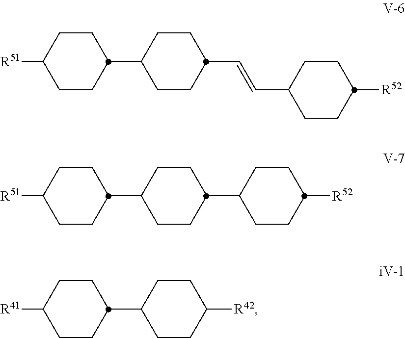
[R51]C1CCC(C2CCC(C=CC3CCC([R52])CC3)CC2)CC1.[R51]C1CCC(C2CCC(C3CCC([R52])CC3)CC2)CC1.[R41]C1CCC(C2CCC([R42])CC2)CC1
